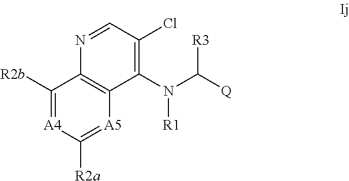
[A5]1=C([R2a])[A4]=C([R2b])C2=C1C(N(C([Q])[R3])[R1])=C(Cl)C=N2
